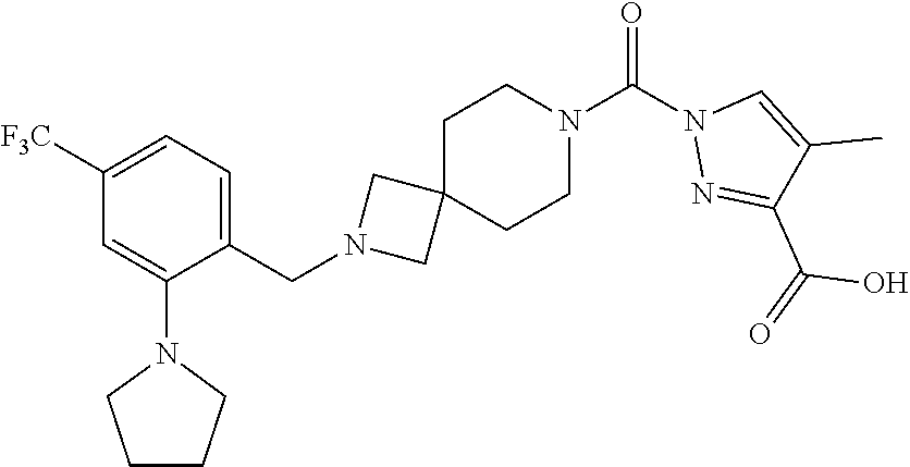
C1([F3C])=CC=C(CN2CC3(C2)CCN(C(=O)N2N=C(C(=O)O)C(C)=C2)CC3)C(N2CCCC2)=C1
